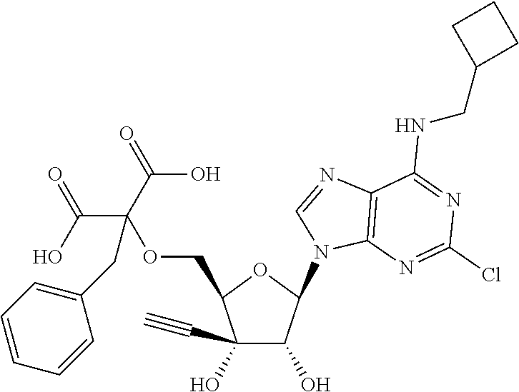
C1(C#C)(O)C(O)C(N2C=NC3=C2N=C(Cl)N=C3NCC2CCC2)OC1COC(CC1=CC=CC=C1)(C(=O)O)C(=O)O
